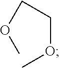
C(OC)COC
